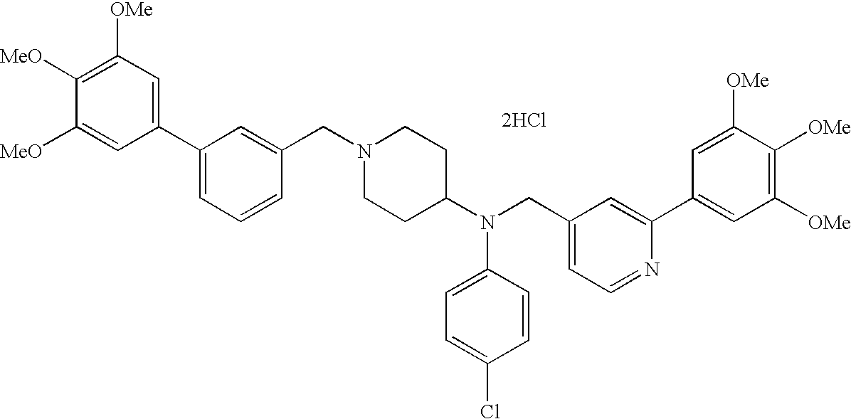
C1([OMe])=C([MeO])C([MeO])=CC(C2=CC=CC(CN3CCC(N(CC4=CC=NC(C5=CC([OMe])=C([OMe])C([OMe])=C5)=C4)C4=CC=C(Cl)C=C4)CC3)=C2)=C1.[2HCl]
